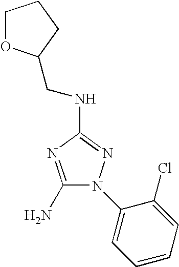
C1(N)=NC(NCC2OCCC2)=NN1C1=CC=CC=C1Cl
